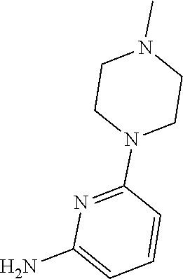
C1CN(C2=NC(N)=CC=C2)CCN1C
